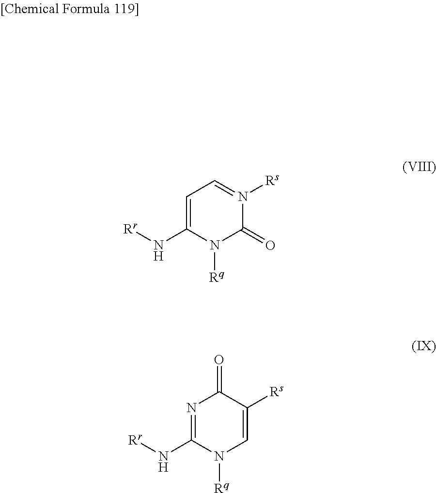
C1=C(N[Rr])N([Rq])C(=O)N([Rs])=C1.N1=C(N[Rr])N([Rq])C=C([Rs])C1=O
